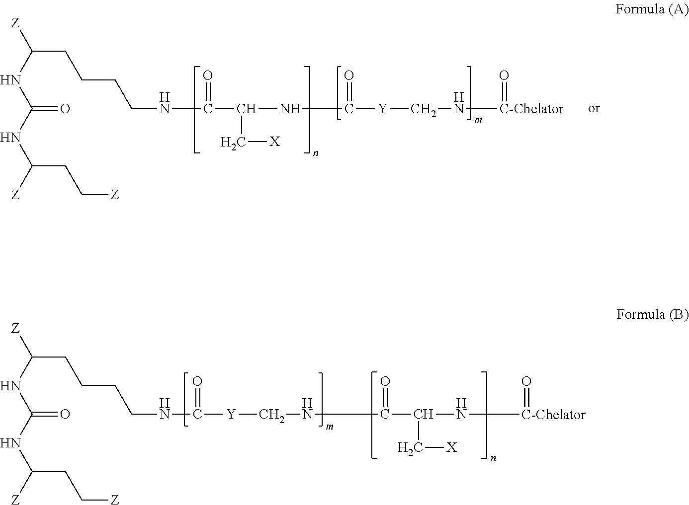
[Z]C(NC(NC([Z])CC[Z])=O)CCCCNC(C(NC([Y]CN[C-Chelator]=O)=O)C[X])=O.[Z]C(NC(NC([Z])CC[Z])=O)CCCCNC([Y]CNC(C(N[C-Chelator]=O)C[X])=O)=O
